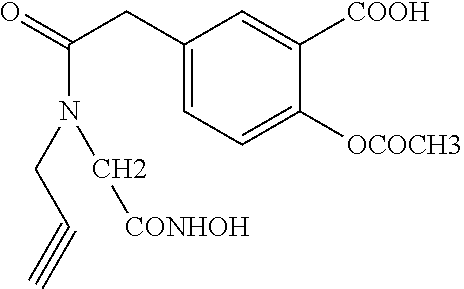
C1(CC(N(CC#C)C[CONHOH])=O)=CC=C([OCOCH3])C([COOH])=C1
